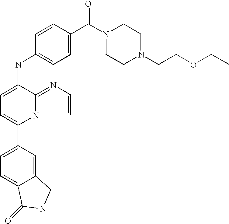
C12=CC(C3=CC=C(NC4=CC=C(C(=O)N5CCN(CCOCC)CC5)C=C4)C4=NC=CN34)=CC=C1C(=O)NC2
